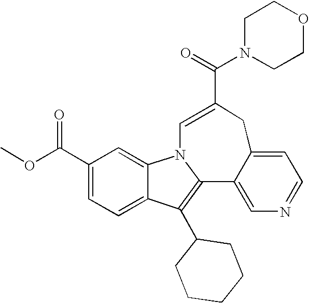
C1(C(OC)=O)=CC=C2C(=C1)N1C(=C2C2CCCCC2)C2=CN=CC=C2CC(C(=O)N2CCOCC2)=C1
